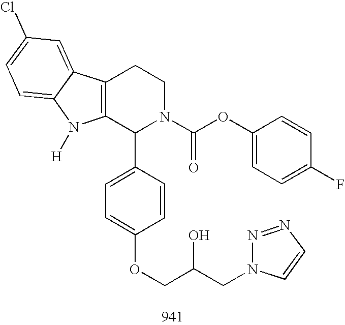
C12=C(C(C3=CC=C(OCC(CN4N=NC=C4)O)C=C3)N(C(OC3=CC=C(F)C=C3)=O)CC1)N([H])C1=CC=C(Cl)C=C21
